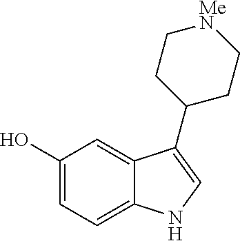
OC1=CC=C2C(=C1)C(C1CC[MeN]CC1)=CN2
